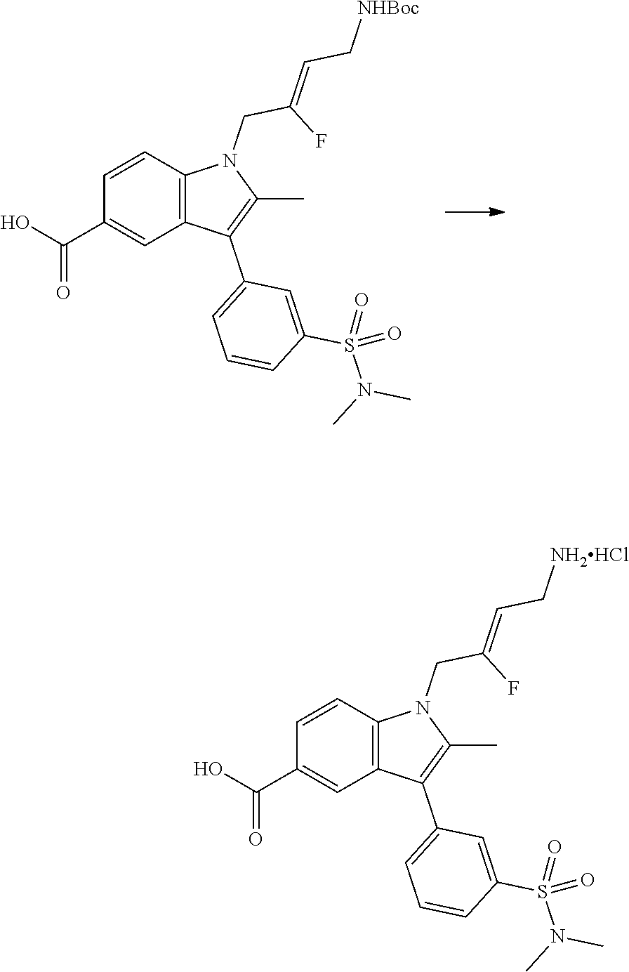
C1=CC2=C(C=C1C(O)=O)C(C1=CC=CC(S(N(C)C)(=O)=O)=C1)=C(C)N2CC(F)=CC[NH2HCl].C1=CC2=C(C=C1C(O)=O)C(C1=CC=CC(S(N(C)C)(=O)=O)=C1)=C(C)N2CC(F)=CC[NHBoc]
